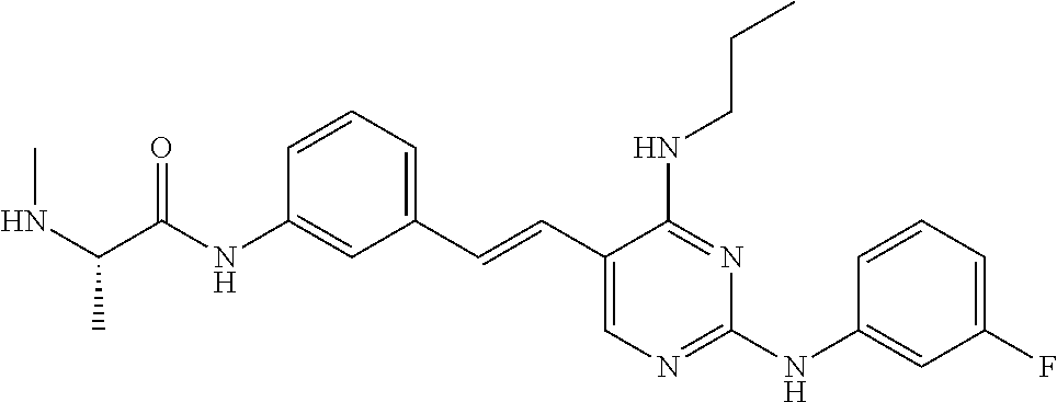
C1(C=CC2=CC=CC(NC(=O)C(C)NC)=C2)=CN=C(NC2=CC(F)=CC=C2)N=C1NCCC
